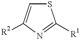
S1C=C([R2])N=C1[R1]
